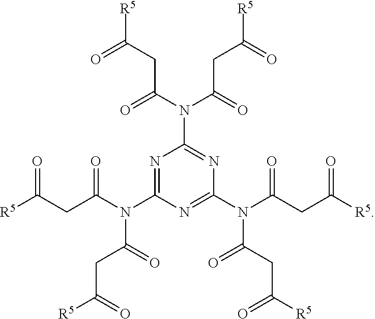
[R5]C(CC(N(C1=NC(N(C(CC(=O)[R5])=O)C(CC(=O)[R5])=O)=NC(N(C(=O)CC(=O)[R5])C(=O)CC(=O)[R5])=N1)C(=O)CC([R5])=O)=O)=O
